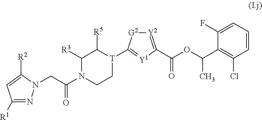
C1([R1])=NN(CC(N2CC[T](C3=[Y1]C(C(=O)OC(C4=C(Cl)C=CC=C4F)C)=[Y2][G2]3)C([R5])C2[R3])=O)C([R2])=C1
